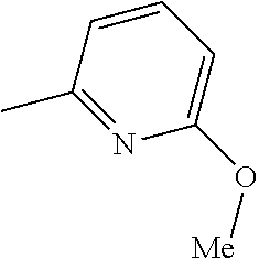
N1=C(C)C=CC=C1O[Me]
